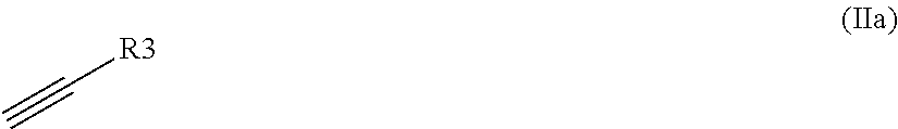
C([R3])#C
